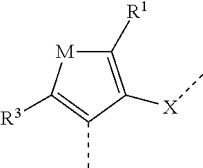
C1([R1])=C([X]C)C(C)=C([R3])[M]1
